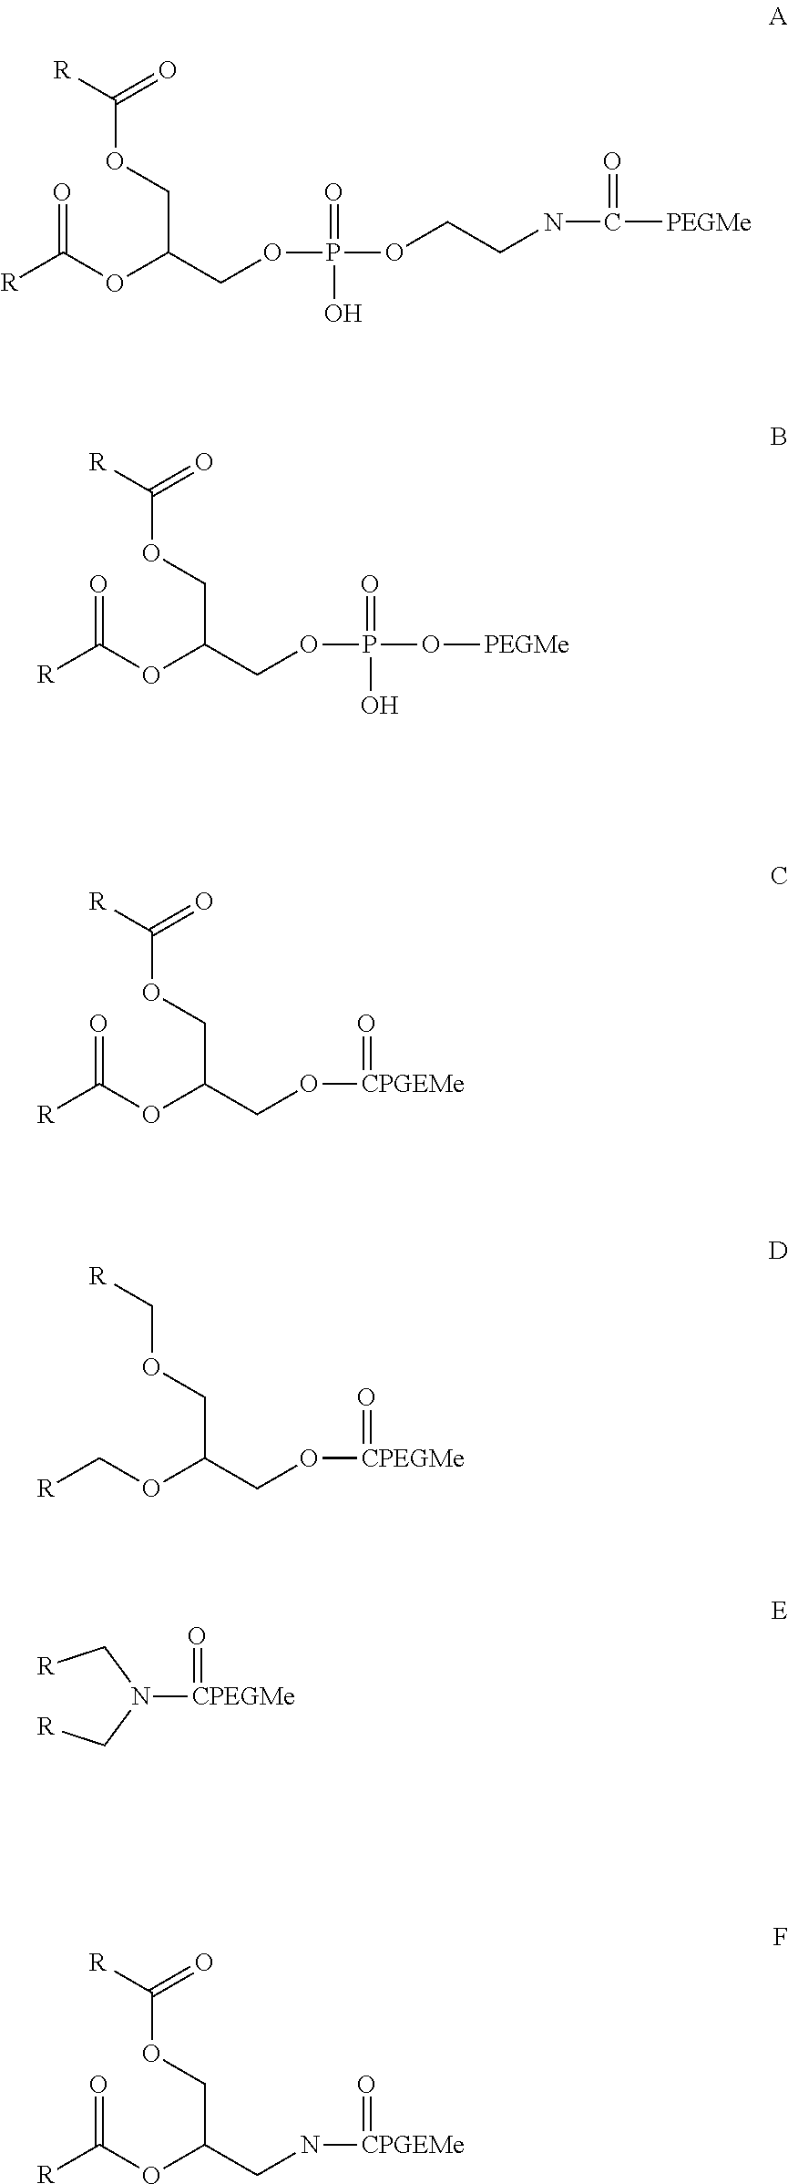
[R]C(=O)OC(COC(=O)[R])COP(=O)(O)OCCNC([PEGMe])=O.[R]C(=O)OC(COC(=O)[R])COP(=O)(O)O[PEGMe].[R]C(=O)OC(COC(=O)[R])CO[CPGEMe]=O.[R]COC(COC[R])CO[CPEGMe]=O.N([CPEGMe]=O)(C[R])C[R].[R]C(=O)OC(COC(=O)[R])CN[CPGEMe]=O
